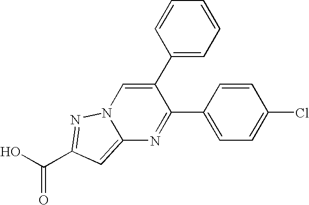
C12=CC(C(O)=O)=NN1C=C(C1=CC=CC=C1)C(C1=CC=C(Cl)C=C1)=N2
